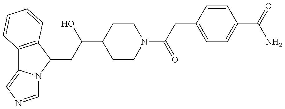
C12=C(C(CC(O)C3CCN(C(=O)CC4=CC=C(C(N)=O)C=C4)CC3)N3C1=CN=C3)C=CC=C2
